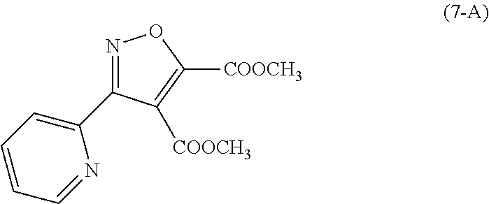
N1=C(C2=CC=CC=N2)C([COOCH3])=C([COOCH3])O1
